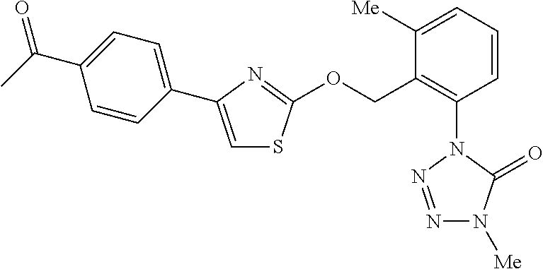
C1=C(C(C)=O)C=CC(C2=CSC(OCC3=C(N4C(=O)N([Me])N=N4)C=CC=C3[Me])=N2)=C1
